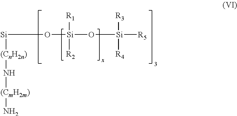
[Si](O[Si](O[Si]([R5])([R3])[R4])([R1])[R2])[(CnH2n)]N[(CmH2m)]N
